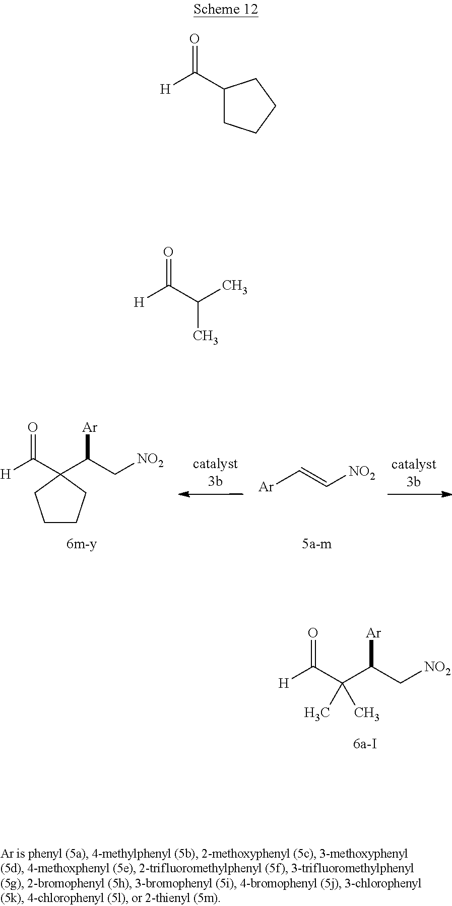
[Ar]C=C[NO2].[H]C(C1(C(C[NO2])[Ar])CCCC1)=O.[H]C(C(C(C[NO2])[Ar])(C)C)=O.C1(C([H])=O)CCCC1.[H]C(C(C)C)=O
